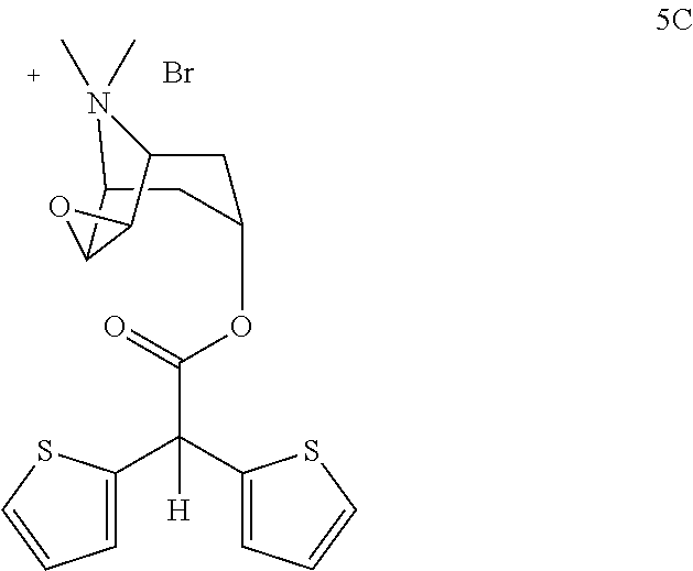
C1(C(C2=CC=CS2)([H])C(=O)OC2CC3C4C(C(C2)N3(C)C)O4)=CC=CS1.Br
